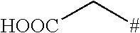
[HOOC]C[#]
